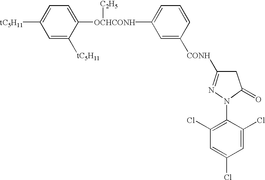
C1=C([tC5H11])C([OCHCONH]([C2H5])C2=CC=CC([CONH]C3=NN(C4=C(Cl)C=C(Cl)C=C4Cl)C(=O)C3)=C2)=CC=C1[tC5H11]
